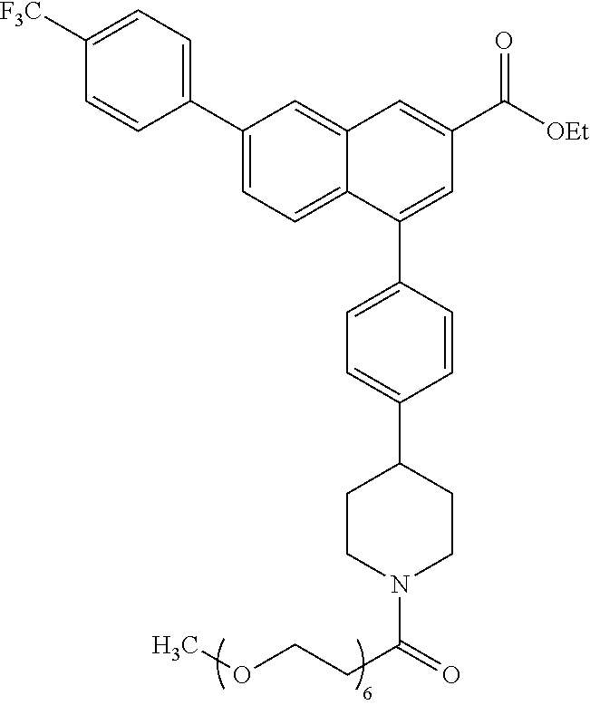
C12=CC=C(C3=CC=C([F3C])C=C3)C=C1C=C(C([OEt])=O)C=C2C1=CC=C(C2CCN(C(=O)CCOC)CC2)C=C1
